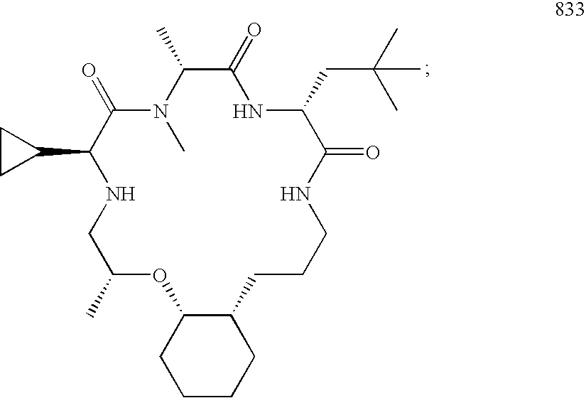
C1(C2CC2)NCC(C)OC2C(CCCNC(=O)C(CC(C)(C)C)NC(=O)C(C)N(C)C1=O)CCCC2
